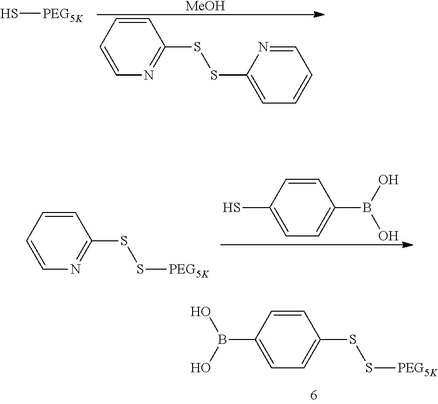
C1=CC=CN=C1SSC1=CC=CC=N1.[MeOH].S[PEG5K].C1=CC(SS[PEG5K])=NC=C1.C1=CC(S)=CC=C1B(O)O.C1=CC(SS[PEG5K])=CC=C1B(O)O
